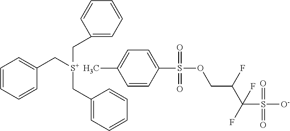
O(CC(C(S([O-])(=O)=O)(F)F)F)S(C1=CC=C(C)C=C1)(=O)=O.C1=CC=CC(C[S+](CC2=CC=CC=C2)CC2=CC=CC=C2)=C1
